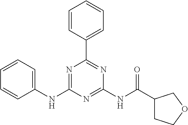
C1(NC2=NC(C3=CC=CC=C3)=NC(NC(C3CCOC3)=O)=N2)=CC=CC=C1
